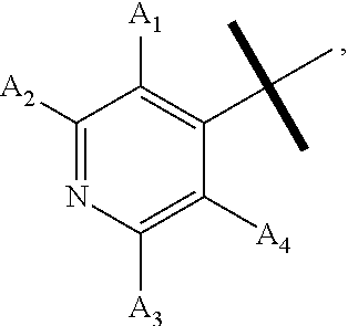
C1([A2])=NC([A3])=C([A4])C(C(C)(C)C)=C1[A1]
